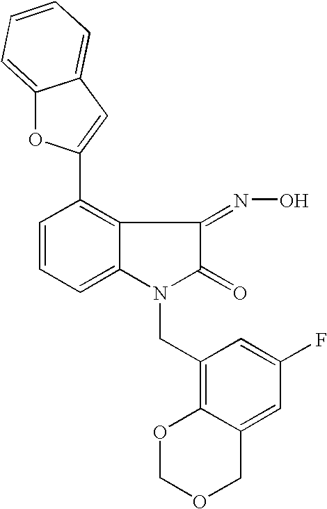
C1=CC=C2C(=C1C1=CC3=CC=CC=C3O1)C(=NO)C(=O)N2CC1=C2C(=CC(F)=C1)COCO2
